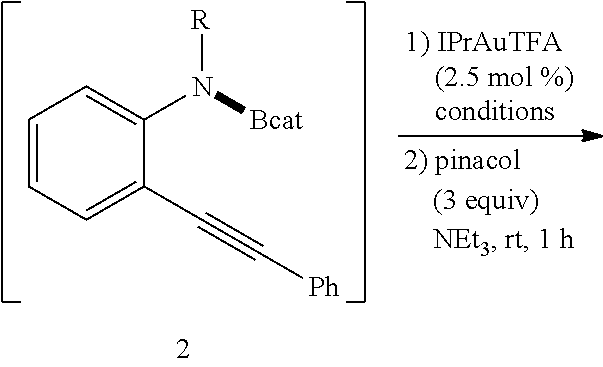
C1=CC=C(C#C[Ph])C(N([R])[Bcat])=C1
